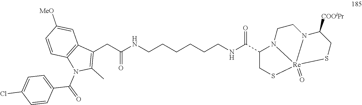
C1(C(N2C3=C(C=C([MeO])C=C3)C(CC(NCCCCCCNC(C3CS[Re]45(=O)N3CCN4C([COOiPr])CS5)=O)=O)=C2C)=O)=CC=C(Cl)C=C1
